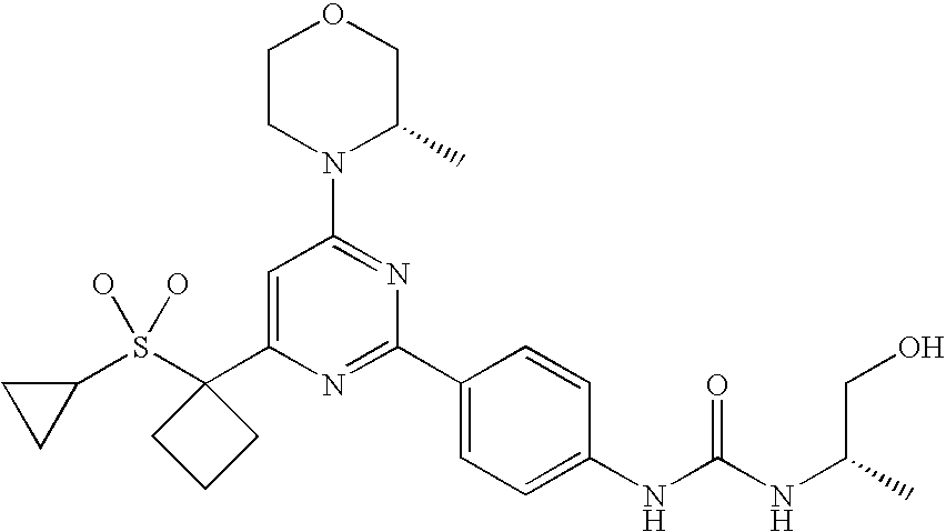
C1(S(C2(C3=CC(N4C(C)COCC4)=NC(C4=CC=C(NC(NC(CO)C)=O)C=C4)=N3)CCC2)(O)O)CC1
